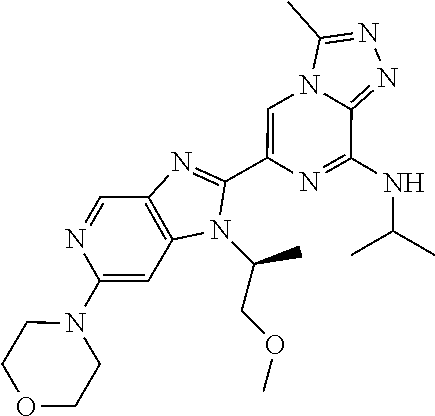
N1=CC2=C(C=C1N1CCOCC1)N(C(COC)C)C(C1=CN3C(=NN=C3C)C(NC(C)C)=N1)=N2
